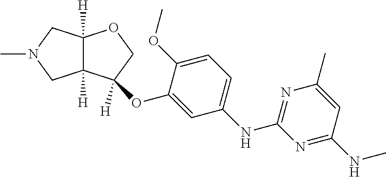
C12([H])C([H])(CN(C)C1)OCC2([H])OC1=CC(NC2=NC(C)=CC(NC)=N2)=CC=C1OC
